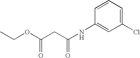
O(C(CC(NC1=CC(Cl)=CC=C1)=O)=O)CC
